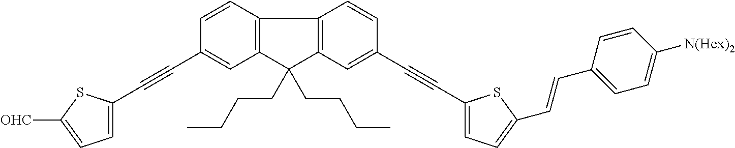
C12=C(C(CCCC)(CCCC)C3=C1C=CC(C#CC1=CC=C(C=CC4=CC=C([N(Hex)2])C=C4)S1)=C3)C=C(C#CC1=CC=C([OHC])S1)C=C2
